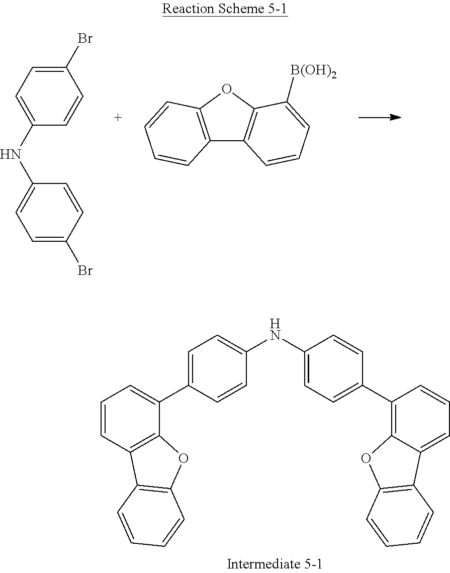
C1(NC2=CC=C(Br)C=C2)=CC=C(Br)C=C1.C12=C(OC3=C1C=CC=C3[B(OH)2])C=CC=C2.C1=C(C2=CC=CC3=C2OC2=C3C=CC=C2)C=CC(NC2=CC=C(C3=C4C(=CC=C3)C3=C(O4)C=CC=C3)C=C2)=C1
